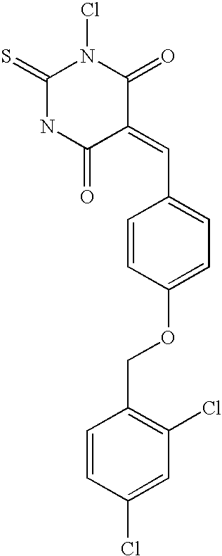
ClN1C(=S)NC(=O)C(=CC2=CC=C(OCC3=C(Cl)C=C(Cl)C=C3)C=C2)C1=O
